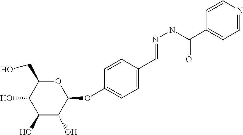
C1(O)C(O)C(OC2=CC=C(C=NNC(C3=CC=NC=C3)=O)C=C2)OC(CO)C1O
